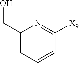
C1(CO)=CC=CC([X9])=N1
